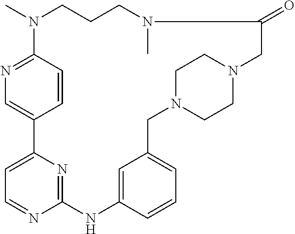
N1=C2C=CC(=C1)C1=CC=NC(=N1)NC1=CC(=CC=C1)CN1CCN(CC1)CC(=O)N(C)CCCN2C
